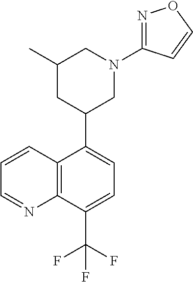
C1=CC2=C(N=C1)C(C(F)(F)F)=CC=C2C1CN(C2=NOC=C2)CC(C)C1
